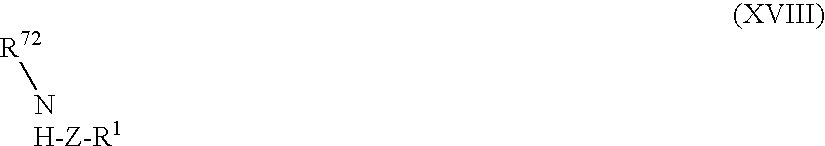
[R72][NH-Z-R1]
